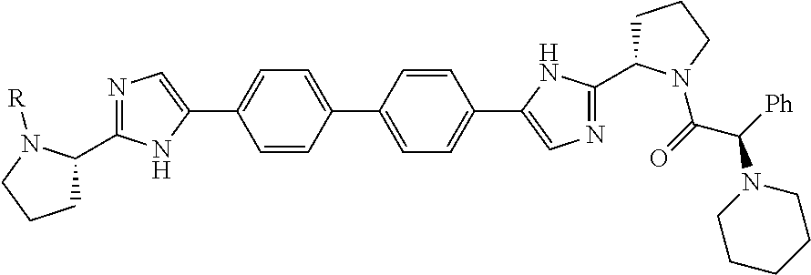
C1(C2=CC=C(C3=CN=C(C4CCCN4C(C([Ph])N4CCCCC4)=O)N3)C=C2)=CC=C(C2=CN=C(C3CCCN3[R])N2)C=C1
